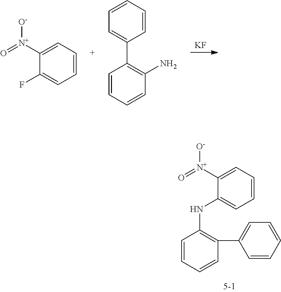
[KF].C1(F)=CC=CC=C1[N+](=O)[O-].C1=CC=CC(N)=C1C1=CC=CC=C1.C1=CC=CC(C2=CC=CC=C2)=C1NC1=CC=CC=C1[N+](=O)[O-]
